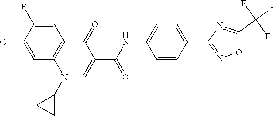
C1(C(NC2=CC=C(C3=NOC(C(F)(F)F)=N3)C=C2)=O)=CN(C2CC2)C2=C(C1=O)C=C(F)C(Cl)=C2
